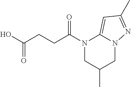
N1(C(CCC(O)=O)=O)CC(C)CN2C1=CC(C)=N2
